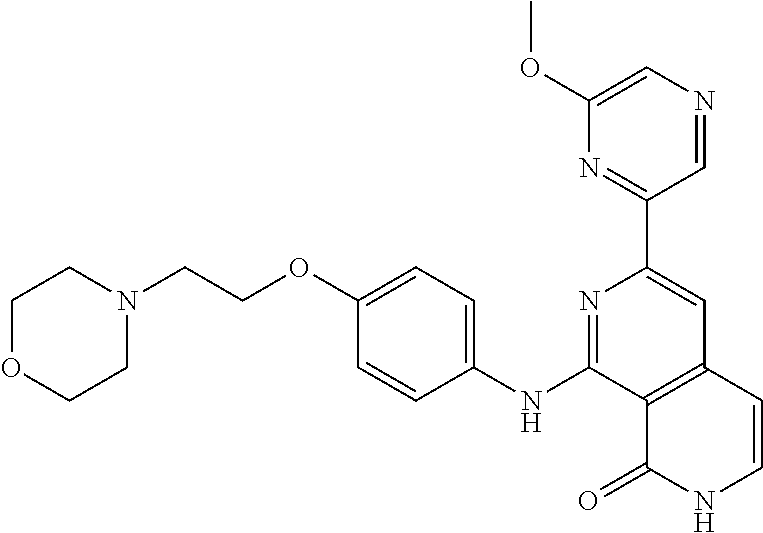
N1=C(NC2=CC=C(OCCN3CCOCC3)C=C2)C2=C(C=C1C1=NC(OC)=CN=C1)C=CNC2=O
